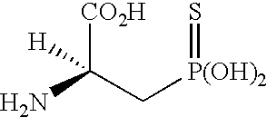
[CO2H]C(C[P(OH)2]=S)(N)[H]
